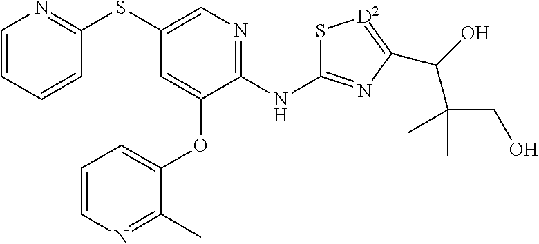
S(C1=CN=C(NC2=NC(C(O)C(CO)(C)C)=[D2]S2)C(OC2=CC=CN=C2C)=C1)C1=NC=CC=C1
